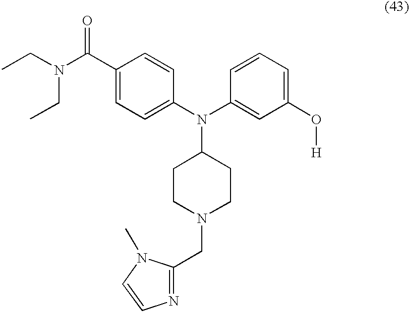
CCN(C(C1=CC=C(N(C2=CC(O[H])=CC=C2)C2CCN(CC3=NC=CN3C)CC2)C=C1)=O)CC
